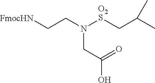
[FmocHN]CCN([O2S]CC(C)C)CC(O)=O
